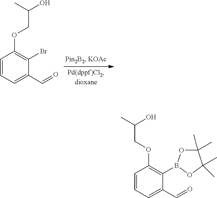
C1=CC=C(C=O)C(Br)=C1OCC(O)C.C1=CC=C(C=O)C(B2OC(C)(C)C(C)(C)O2)=C1OCC(C)O
